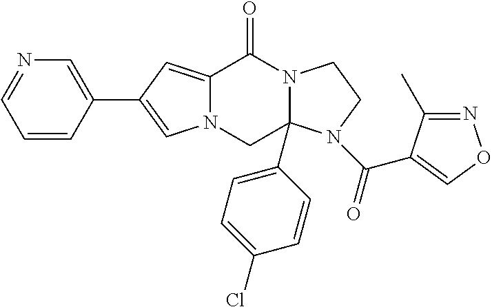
C12=CC(C3=CN=CC=C3)=CN1CC1(C3=CC=C(Cl)C=C3)N(C2=O)CCN1C(=O)C1=CON=C1C
